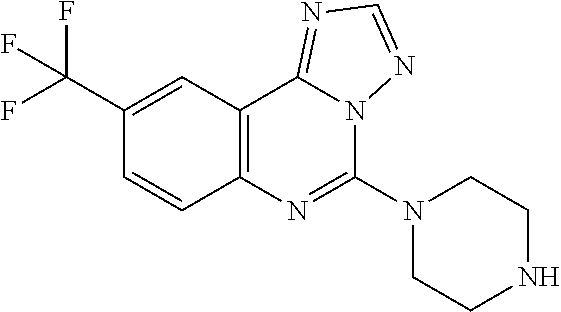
C1(C(F)(F)F)=CC2=C(C=C1)N=C(N1CCNCC1)N1C2=NC=N1
